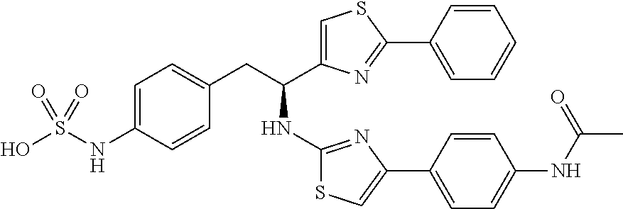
OS(=O)(NC1=CC=C(CC(NC2=NC(C3=CC=C(NC(C)=O)C=C3)=CS2)C2=CSC(C3=CC=CC=C3)=N2)C=C1)=O
